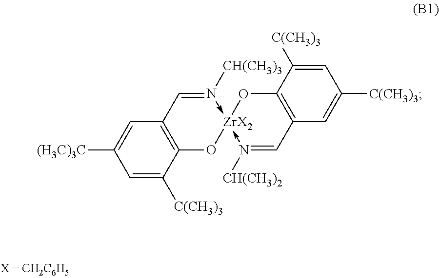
C1=C([C(CH3)3])C2=C(C=C1[(H3C)3C])C=N([CH(CH3)3])->[ZrX2]1(-N([CH(CH3)2])=CC3=C(O1)C([C(CH3)3])=CC([C(CH3)3])=C3)O2
